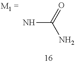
NC(=O)N
